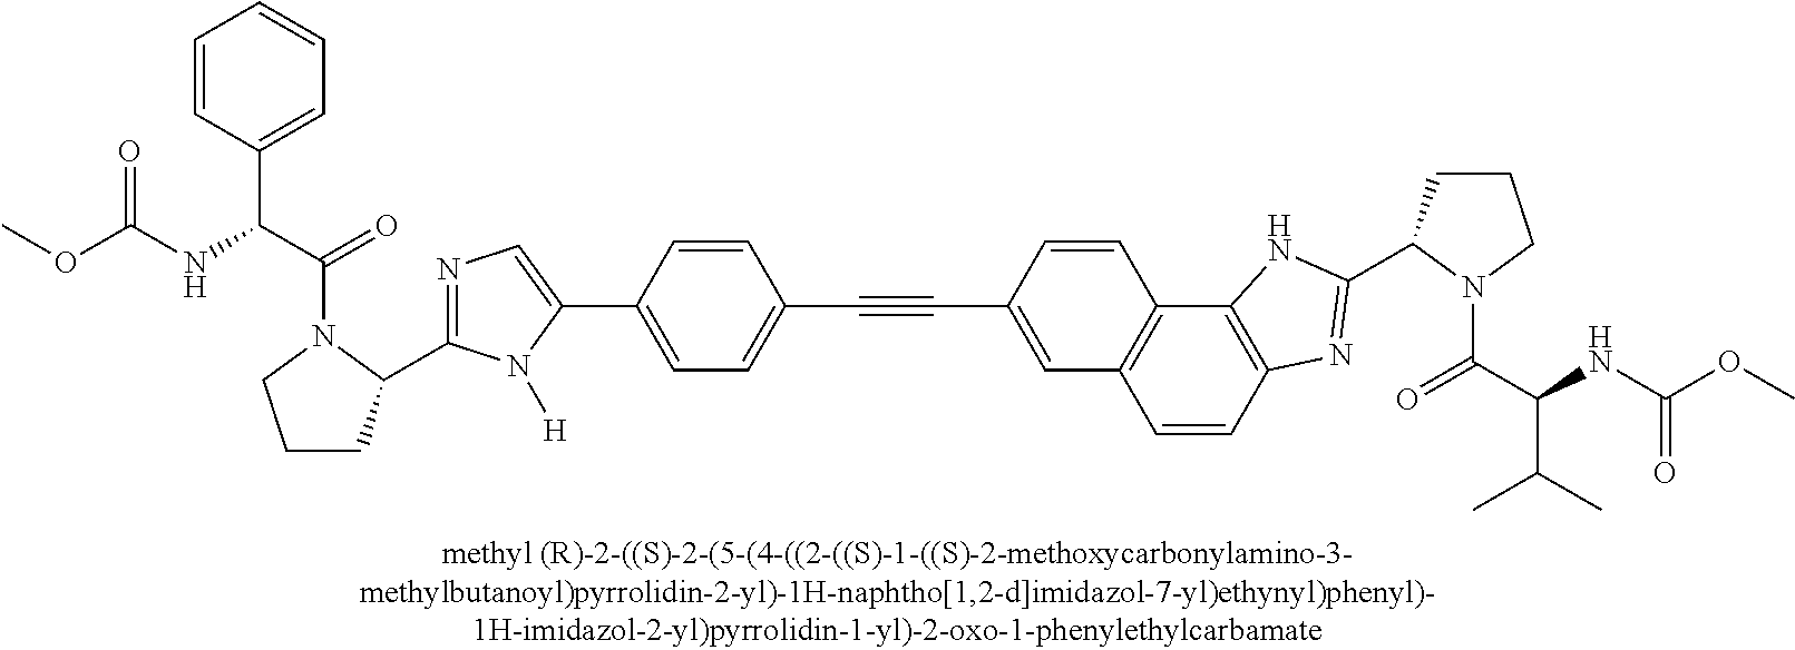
C1=CC(C(C(=O)N2CCCC2C2=NC=C(C3=CC=C(C#CC4=CC5=C(C=C4)C4=C(C=C5)N=C(C5CCCN5C(C(NC(OC)=O)C(C)C)=O)N4)C=C3)N2[H])NC(OC)=O)=CC=C1
